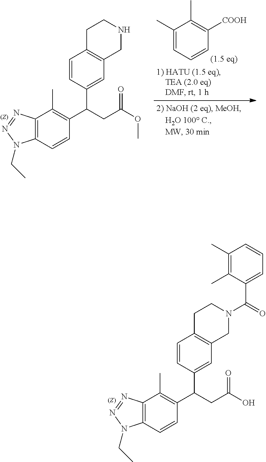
C1=CC(C(CC(O)=O)C2=C(C)C3=C(C=C2)N(CC)N=N3)=CC2=C1CCN(C(=O)C1=CC=CC(C)=C1C)C2.C1=CC(C(CC(OC)=O)C2=C(C)C3=C(C=C2)N(CC)N=N3)=CC2=C1CCNC2.C1(C)=CC=CC([COOH])=C1C
